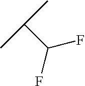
FC(C(C)C)F
